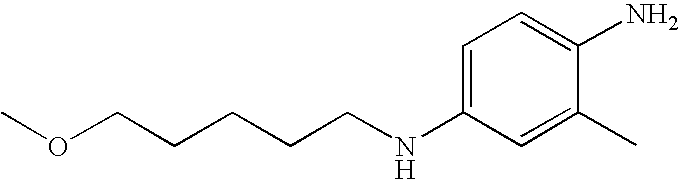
C1=C(NCCCCCOC)C=C(C)C(N)=C1
